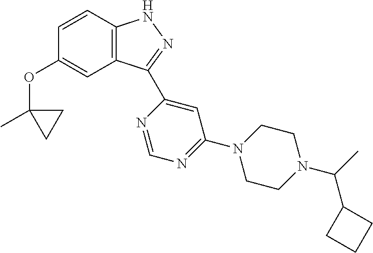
C1=CC2=C(C=C1OC1(C)CC1)C(C1=CC(N3CCN(C(C)C4CCC4)CC3)=NC=N1)=NN2
